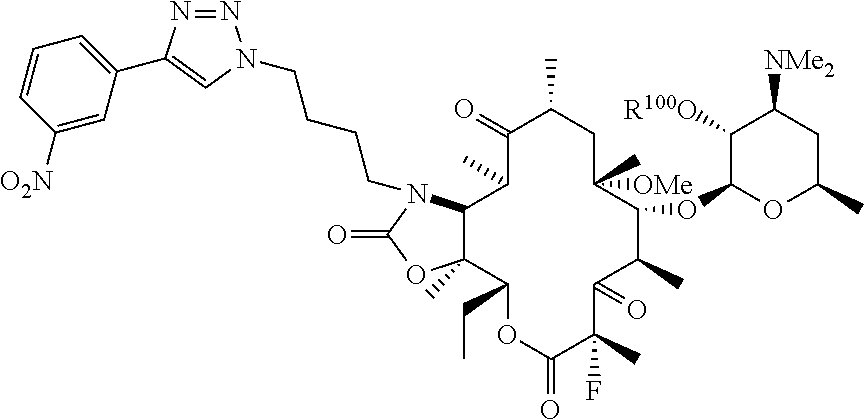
C12C(C)(C(CC)OC(=O)C(C)(F)C(=O)C(C)C(OC3C([R100O])C([NMe2])CC(C)O3)C([OMe])(C)CC(C)C(=O)C1C)OC(=O)N2CCCCN1N=NC(C2=CC=CC([O2N])=C2)=C1
